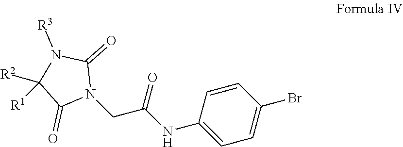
C1=CC(NC(CN2C(=O)N([R3])C([R2])([R1])C2=O)=O)=CC=C1Br
